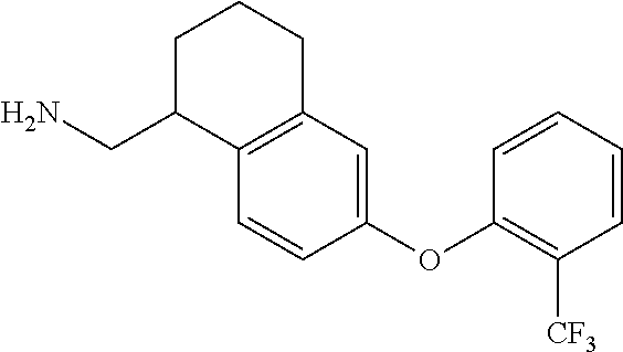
C1=CC(OC2=C([CF3])C=CC=C2)=CC2=C1C(CN)CCC2
